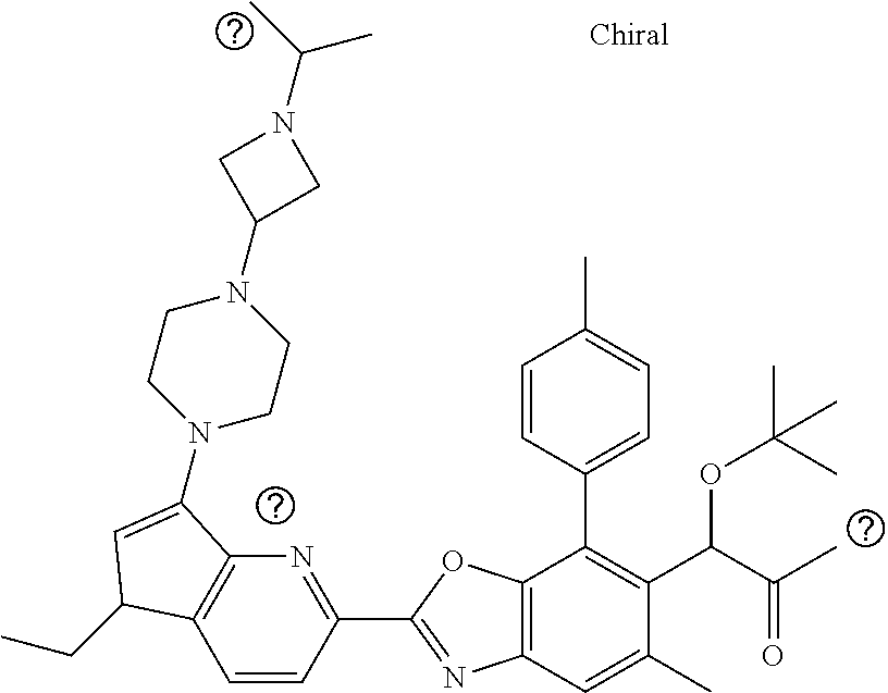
C1=CC(C2=NC3=C(O2)C(C2=CC=C(C)C=C2)=C(C(C(C)=O)OC(C)(C)C)C(C)=C3)=NC2=C1C(CC)C=C2N1CCN(C2CN(C(C)C)C2)CC1
